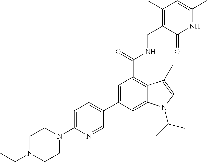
N1C(C)=CC(C)=C(CNC(C2=C3C(=CC(C4=CC=C(N5CCN(CC)CC5)N=C4)=C2)N(C(C)C)C=C3C)=O)C1=O
